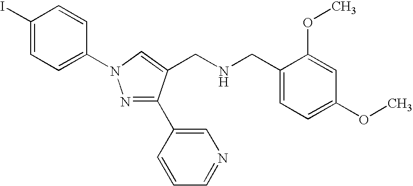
C1(I)=CC=C(N2N=C(C3=CN=CC=C3)C(CNCC3=CC=C(OC)C=C3OC)=C2)C=C1
